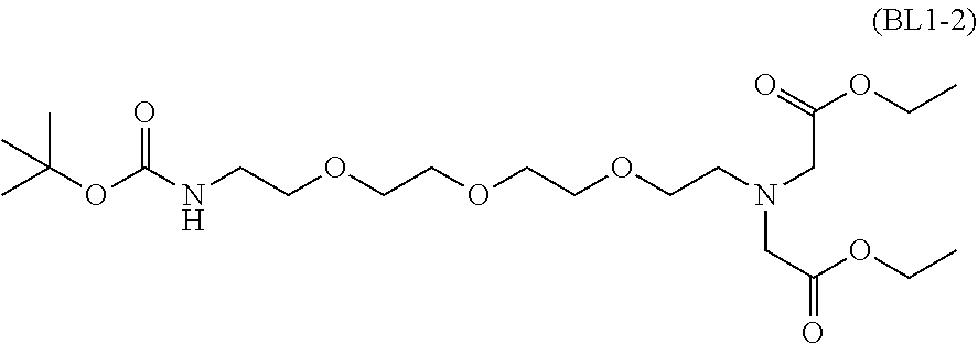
CC(OC(NCCOCCOCCOCCN(CC(OCC)=O)CC(=O)OCC)=O)(C)C
